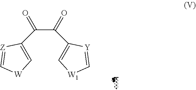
C(C(C1=C[W]C=[Z]1)=O)(C1=C[W1]C=[Y]1)=O
